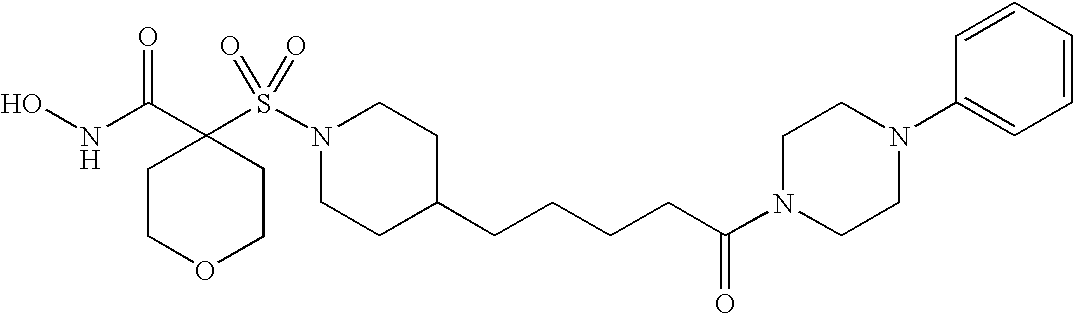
ONC(C1(S(N2CCC(CCCCC(N3CCN(C4=CC=CC=C4)CC3)=O)CC2)(=O)=O)CCOCC1)=O
